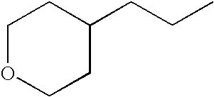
C1OCCC(CCC)C1
